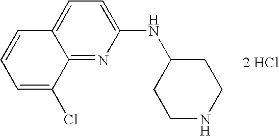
C12=NC(NC3CCNCC3)=CC=C1C=CC=C2Cl.[2 HCl]
